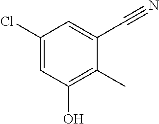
C1(Cl)=CC(O)=C(C)C(C#N)=C1
